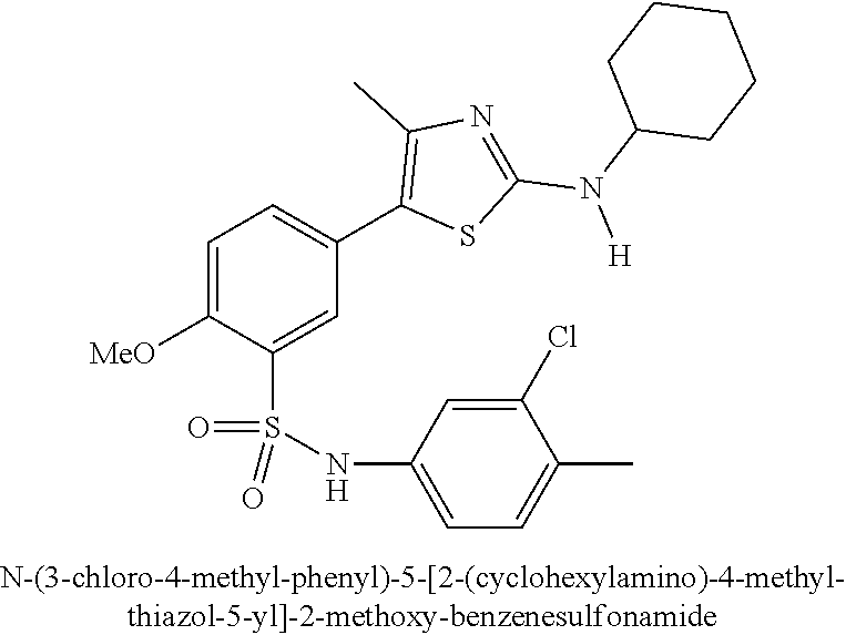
C1=C([OMe])C(S(NC2=CC=C(C)C(Cl)=C2)(=O)=O)=CC(C2=C(C)N=C(N(C3CCCCC3)[H])S2)=C1
